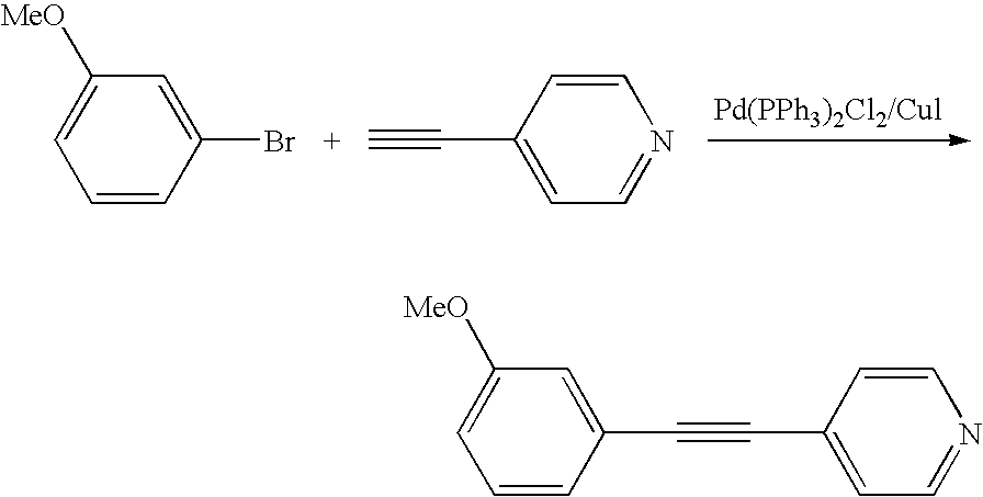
[Pd(PPh3)2Cl2/Cul].C1=C(Br)C=CC=C1[MeO].C1=CC(C#C)=CC=N1.C1=C(C#CC2=CC=NC=C2)C=CC=C1[MeO]
